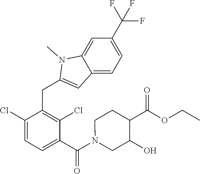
C1(Cl)=CC=C(C(N2CC(O)C(C(OCC)=O)CC2)=O)C(Cl)=C1CC1=CC2=CC=C(C(F)(F)F)C=C2N1C
